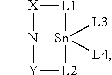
[X]1N(C)[Y][L2][Sn]([L3])([L4])[L1]1
